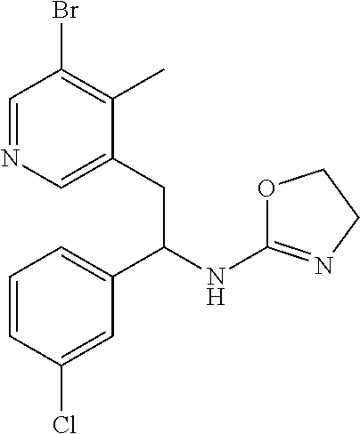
C1=NC=C(CC(C2=CC=CC(Cl)=C2)NC2=NCCO2)C(C)=C1Br
